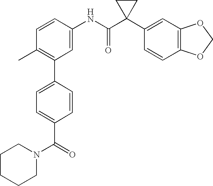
C1(NC(C2(C3=CC4=C(C=C3)OCO4)CC2)=O)=CC(C2=CC=C(C(=O)N3CCCCC3)C=C2)=C(C)C=C1
